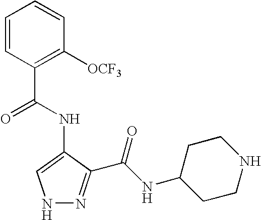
C1=CC(C(NC2=CNN=C2C(=O)NC2CCNCC2)=O)=C([OCF3])C=C1
